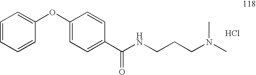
C1=CC=CC(OC2=CC=C(C(NCCCN(C)C)=O)C=C2)=C1.Cl
